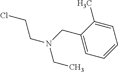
C1(CN(CCCl)CC)=CC=CC=C1C
